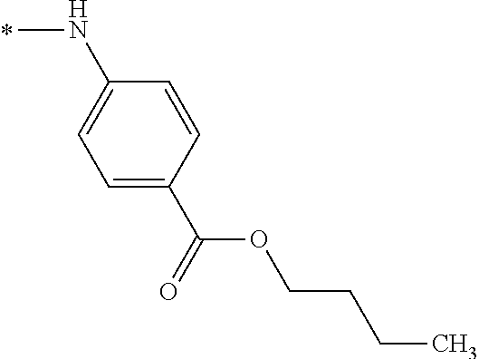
N(C)C1=CC=C(C(OCCCC)=O)C=C1
